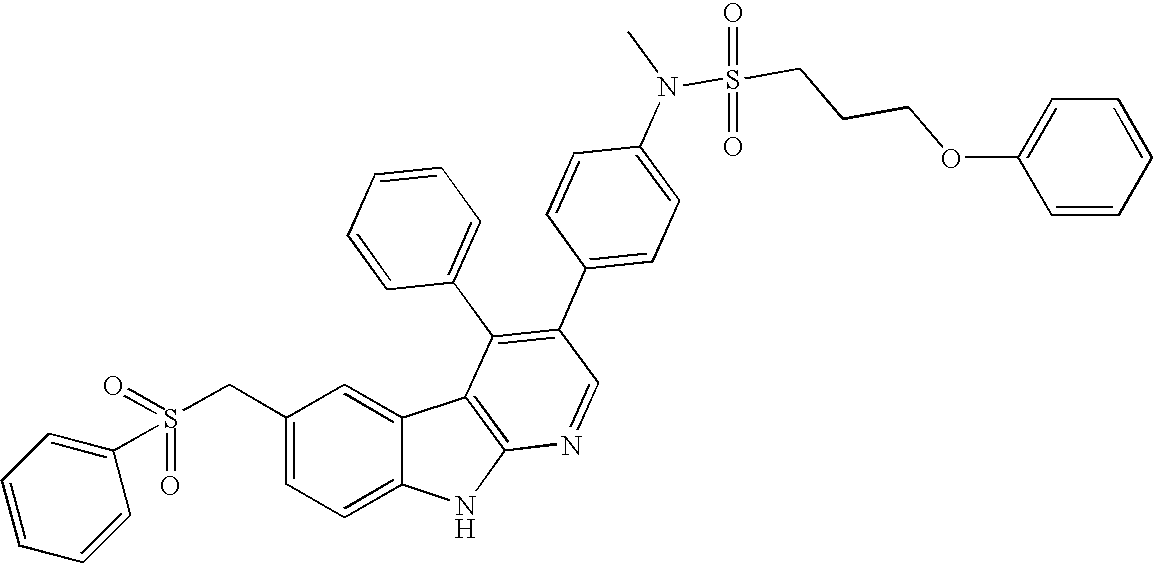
C(C1=CC=C2C(=C1)C1=C(N2)N=CC(C2=CC=C(N(S(CCCOC3=CC=CC=C3)(=O)=O)C)C=C2)=C1C1=CC=CC=C1)S(C1=CC=CC=C1)(=O)=O
